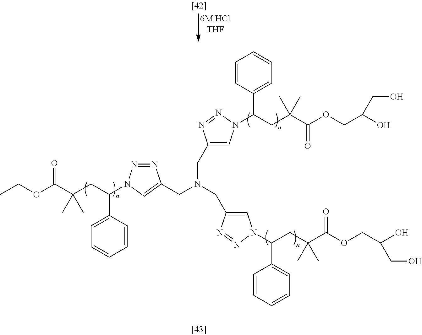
[6M HClTHF].CCOC(C(CC(C1=CC=CC=C1)N1N=NC(CN(CC2=CN(C(CC(C(OCC(O)CO)=O)(C)C)C3=CC=CC=C3)N=N2)CC2=CN(C(CC(C(OCC(O)CO)=O)(C)C)C3=CC=CC=C3)N=N2)=C1)(C)C)=O
